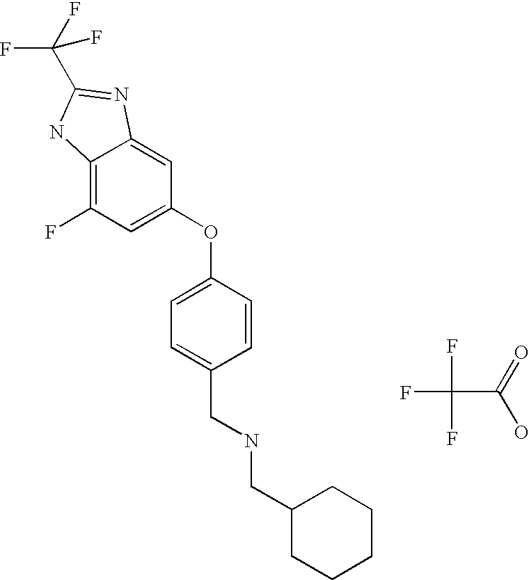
C12=C(F)C=C(OC3=CC=C(CNCC4CCCCC4)C=C3)C=C1N=C(C(F)(F)F)N2.FC(F)(F)C(=O)O
